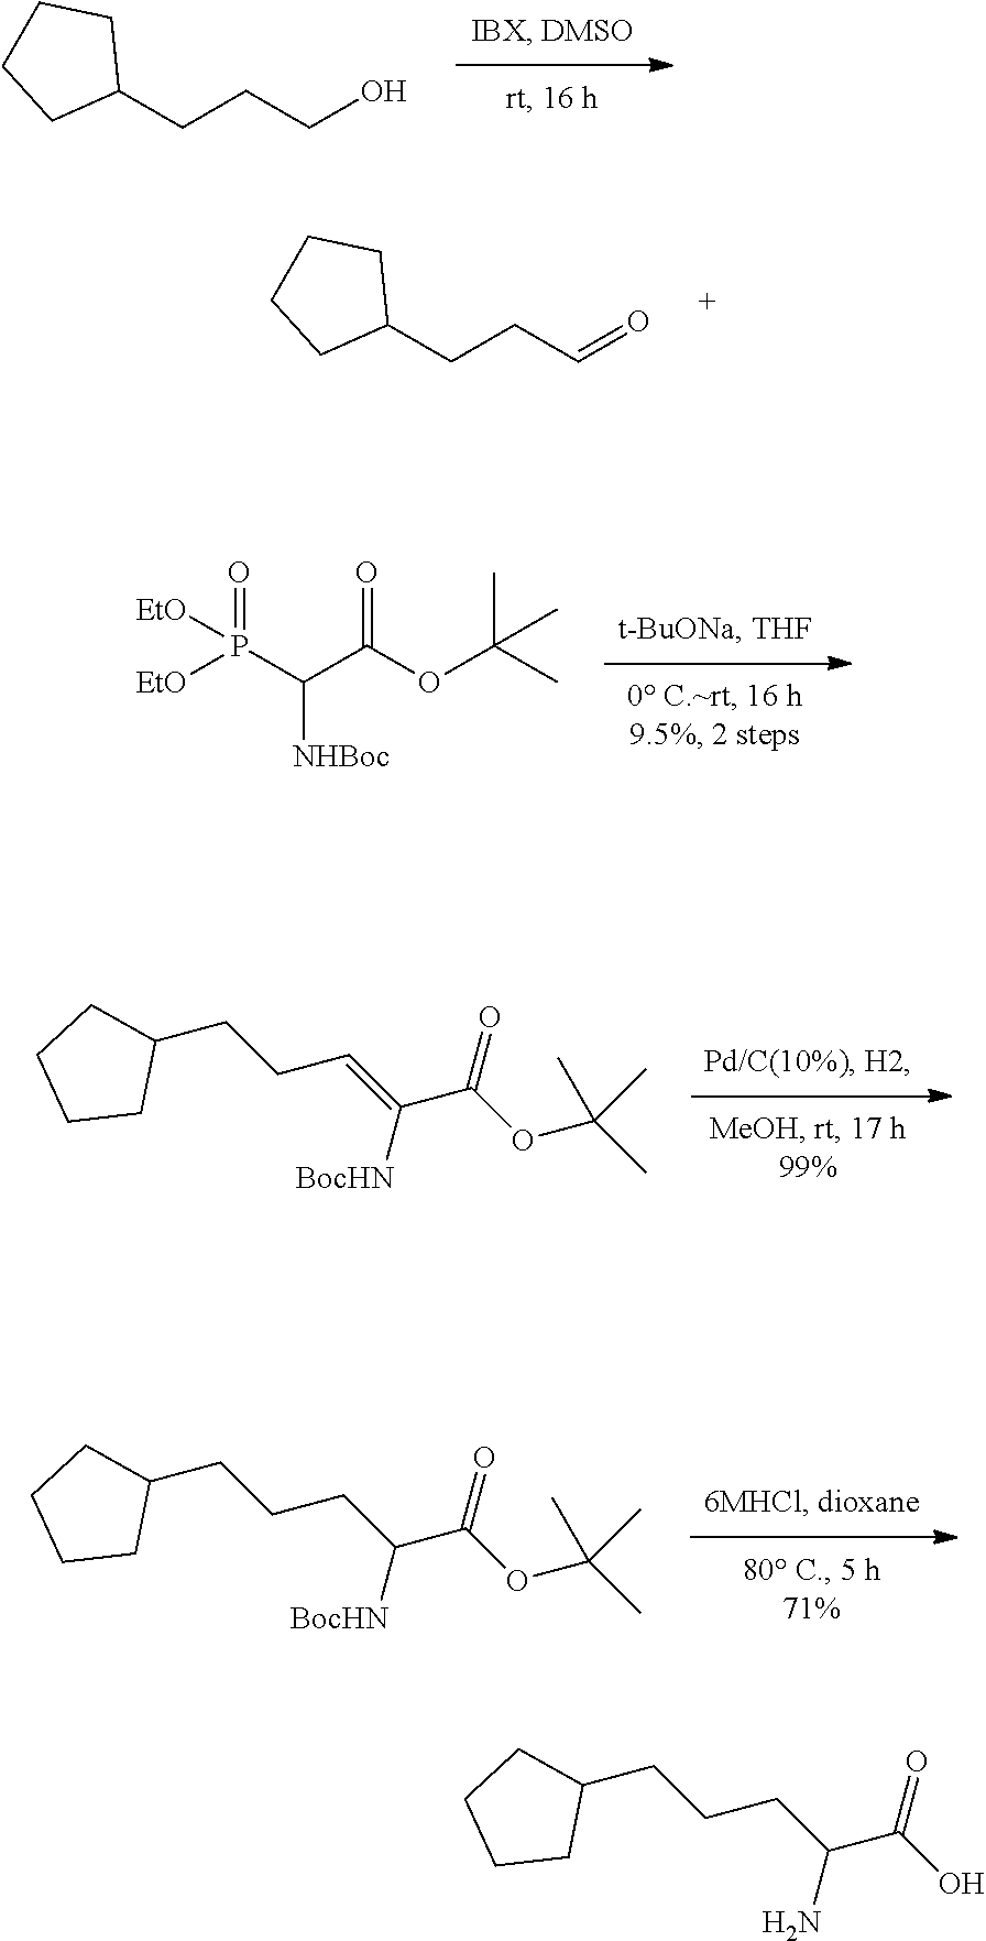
C1(CCCO)CCCC1.C1(CCC=O)CCCC1.[EtO]P(C([NHBoc])C(=O)OC(C)(C)C)(=O)[EtO].C(CCC([BocHN])C(=O)OC(C)(C)C)C1CCCC1.C(CC=C([BocHN])C(=O)OC(C)(C)C)C1CCCC1.C(CCC(N)C(=O)O)C1CCCC1
